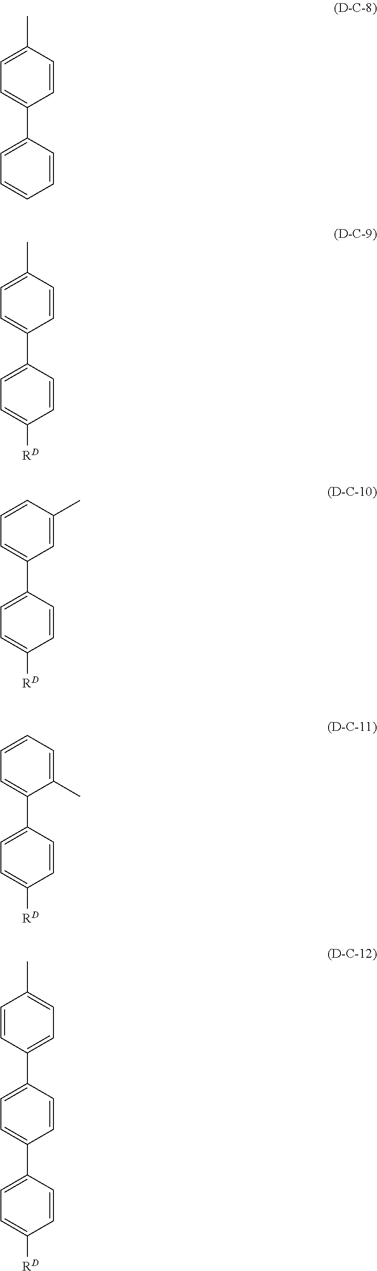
C1=C(C)C=CC(C2=CC=CC=C2)=C1.C1=C(C)C=CC(C2=CC=C([RD])C=C2)=C1.C1=CC(C)=CC(C2=CC=C([RD])C=C2)=C1.C1=CC=C(C)C(C2=CC=C([RD])C=C2)=C1.C1=CC(C2=CC=C(C3=CC=C([RD])C=C3)C=C2)=CC=C1C
